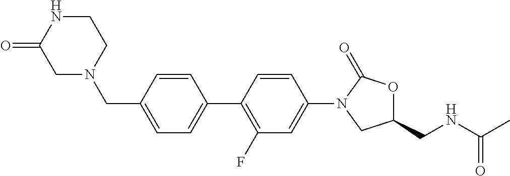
C(C1=CC=C(C2=C(F)C=C(N3CC(CNC(C)=O)OC3=O)C=C2)C=C1)N1CC(=O)NCC1
